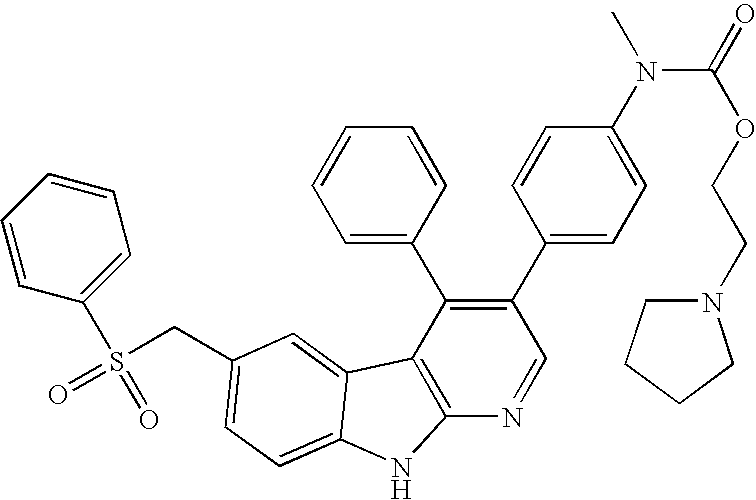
C(C1=CC=C2C(=C1)C1=C(N=CC(C3=CC=C(N(C(=O)OCCN4CCCC4)C)C=C3)=C1C1=CC=CC=C1)N2)S(=O)(C1=CC=CC=C1)=O
